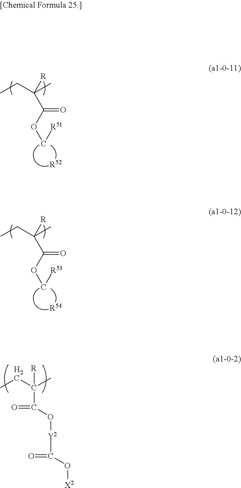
CCC(C)([R])C(OC[R51])=O.[R52].CCC(C)([R])C(OC[R53])=O.[R54].CCC(C)([R])C(=O)O[Y2]C(=O)O[X2]
